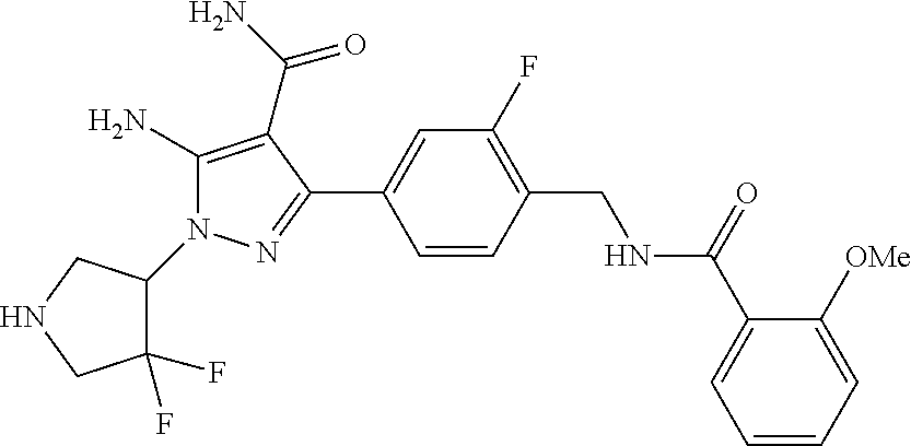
C1=CC(C2=NN(C3C(F)(F)CNC3)C(N)=C2C(=O)N)=CC(F)=C1CNC(C1=CC=CC=C1[OMe])=O
